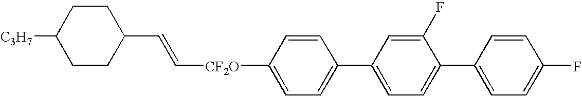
C1CC(C=C[CF2O]C2=CC=C(C3=CC=C(C4=CC=C(F)C=C4)C(F)=C3)C=C2)CCC1[C3H7]
